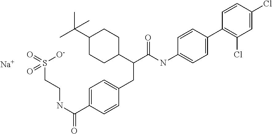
O=S([O-])(CCNC(=O)C1=CC=C(CC(C(NC2=CC=C(C3=C(Cl)C=C(Cl)C=C3)C=C2)=O)C2CCC(C(C)(C)C)CC2)C=C1)=O.[Na]
